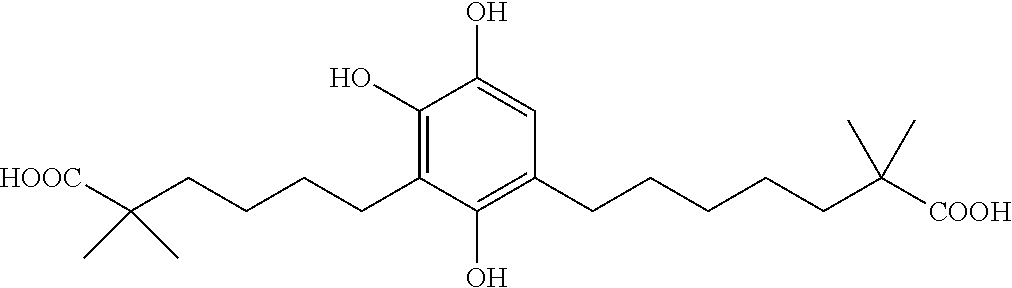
C1(CCCCC(C)(C)[HOOC])=C(O)C(O)=CC(CCCCCC(C)(C)[COOH])=C1O
